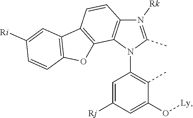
N1([Rk])=C(C)N(C2=C(C)C(O[Ly])=CC([Rj])=C2)C2=C1C=CC1=C2OC2=C1C=C([Ri])C=C2
